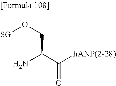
NC(C([hANP(2-28)])=O)CO[SG]
